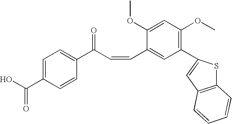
C1=C(C(O)=O)C=CC(C(C=CC2=CC(C3=CC4=C(S3)C=CC=C4)=C(OC)C=C2OC)=O)=C1
